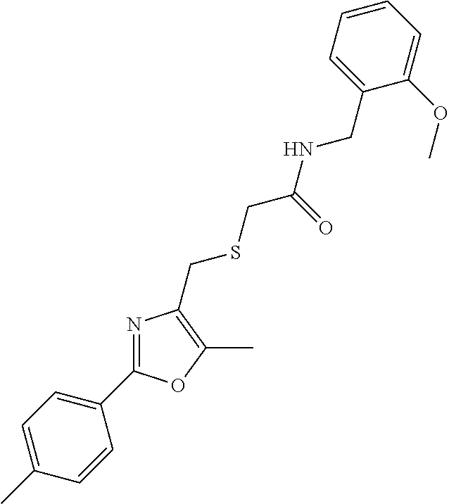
C1(C)=CC=C(C2=NC(CSCC(NCC3=CC=CC=C3OC)=O)=C(C)O2)C=C1
